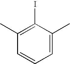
C1(C)=C(I)C(C)=CC=C1
